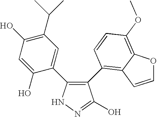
N1N=C(O)C(C2=C3C(=C(OC)C=C2)OC=C3)=C1C1=CC(C(C)C)=C(O)C=C1O
